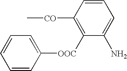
C1([OOC]C2=CC=CC=C2)=C([CO]C)C=CC=C1N
